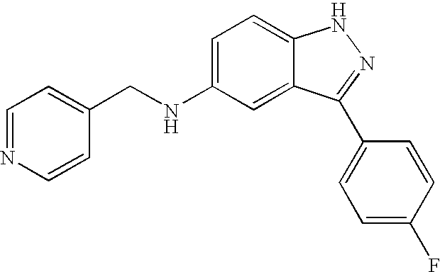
N(C1=CC=C2C(=C1)C(C1=CC=C(F)C=C1)=NN2)CC1=CC=NC=C1
